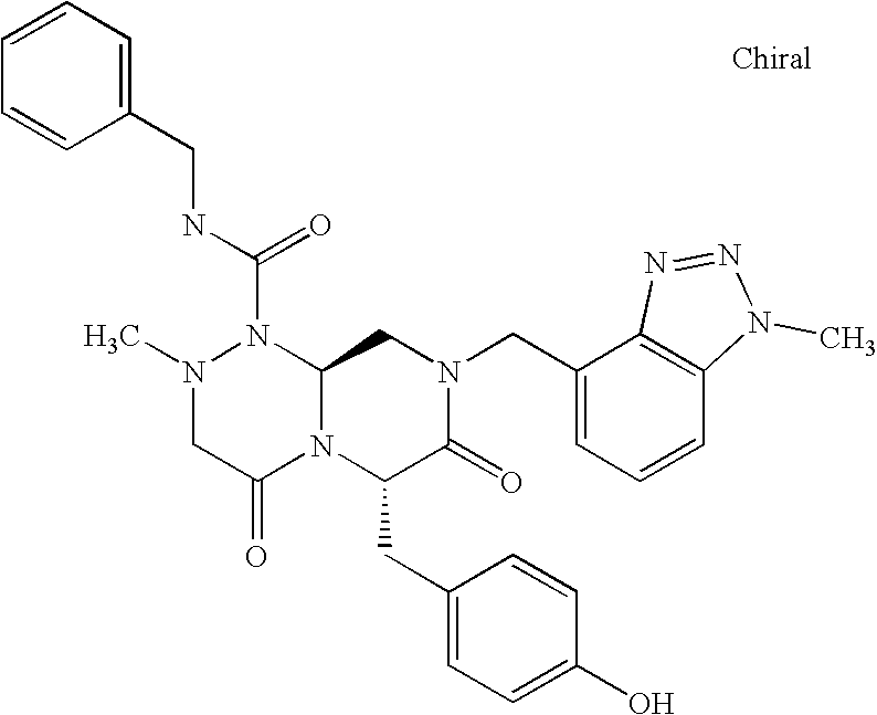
CN1CC(=O)N2C(N1C(NCC1=CC=CC=C1)=O)CN(CC1=CC=CC3=C1N=NN3C)C(=O)C2CC1=CC=C(O)C=C1
